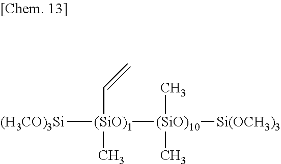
[(H3CO)3Si][(SiO)1](C=C)(C)[(SiO)10](C)(C)[Si(OCH3)3]
